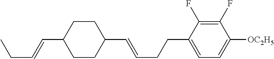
C1CC(C=CCC)CCC1C=CCCC1=CC=C([OC2H5])C(F)=C1F
